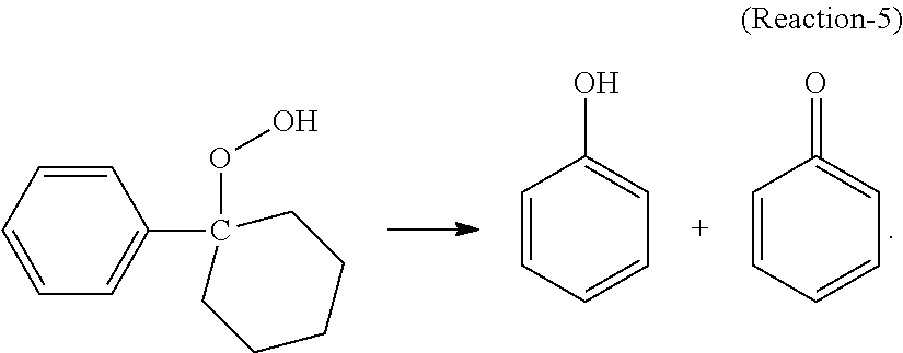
C1=CC=CC=C1C1(OO)CCCCC1.C1=CC=CC=C1=O.C1=CC=CC=C1O
